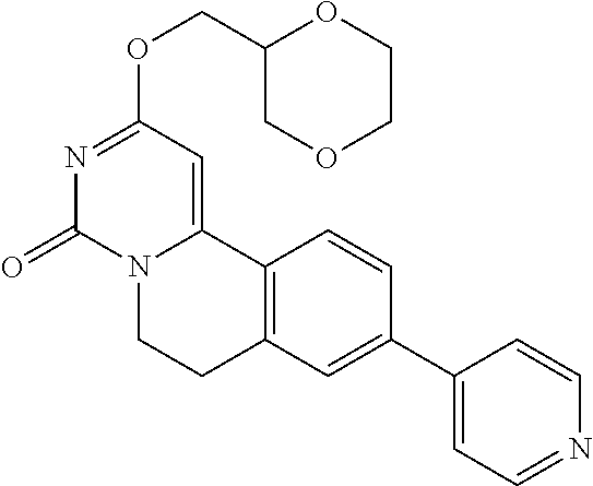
C1(COC2=NC(=O)N3C(=C2)C2=C(CC3)C=C(C3=CC=NC=C3)C=C2)COCCO1
